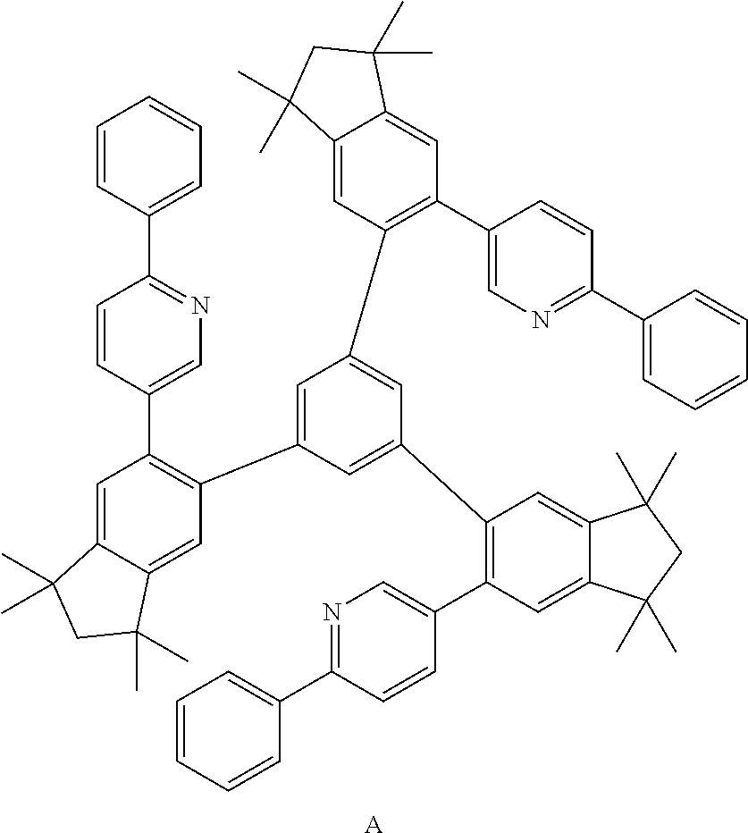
C1=C2C(=CC(C3=CC(C4=C(C5=CN=C(C6=CC=CC=C6)C=C5)C=C5C(=C4)C(C)(C)CC5(C)C)=CC(C4=C(C5=CN=C(C6=CC=CC=C6)C=C5)C=C5C(=C4)C(C)(C)CC5(C)C)=C3)=C1C1=CN=C(C3=CC=CC=C3)C=C1)C(C)(C)CC2(C)C.[A]
